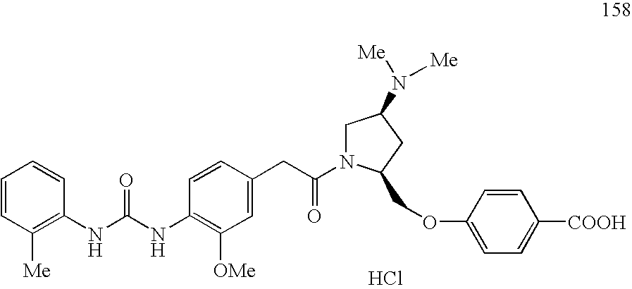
C1=CC([Me])=C(NC(=O)NC2=C([OMe])C=C(CC(=O)N3CC(N([Me])[Me])CC3COC3=CC=C([COOH])C=C3)C=C2)C=C1.Cl
